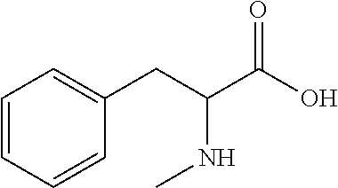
C1=CC=CC(CC(C(O)=O)NC)=C1
